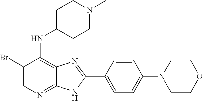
C1(Br)=CN=C2C(=C1NC1CCN(C)CC1)N=C(C1=CC=C(N3CCOCC3)C=C1)N2
